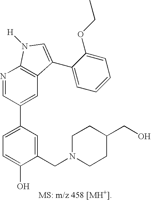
C1=C(C2=CC3=C(N=C2)N([H])C=C3C2=CC=CC=C2OCC)C=C(CN2CCC(CO)CC2)C(O)=C1
